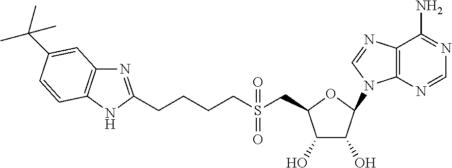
C12=C(N=CN=C1N)N(C1OC(CS(CCCCC3=NC4=C(N3)C=CC(C(C)(C)C)=C4)(=O)=O)C(O)C1O)C=N2
